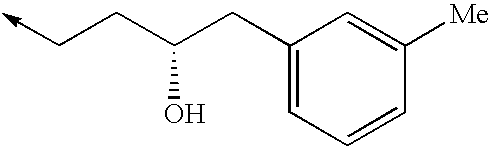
C(CC(CC1=CC=CC([Me])=C1)O)->C
